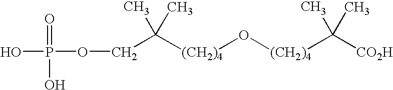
O(P(=O)(O)O)CC([(CH2)4]O[(CH2)4]C(C)(C)[CO2H])(C)C
